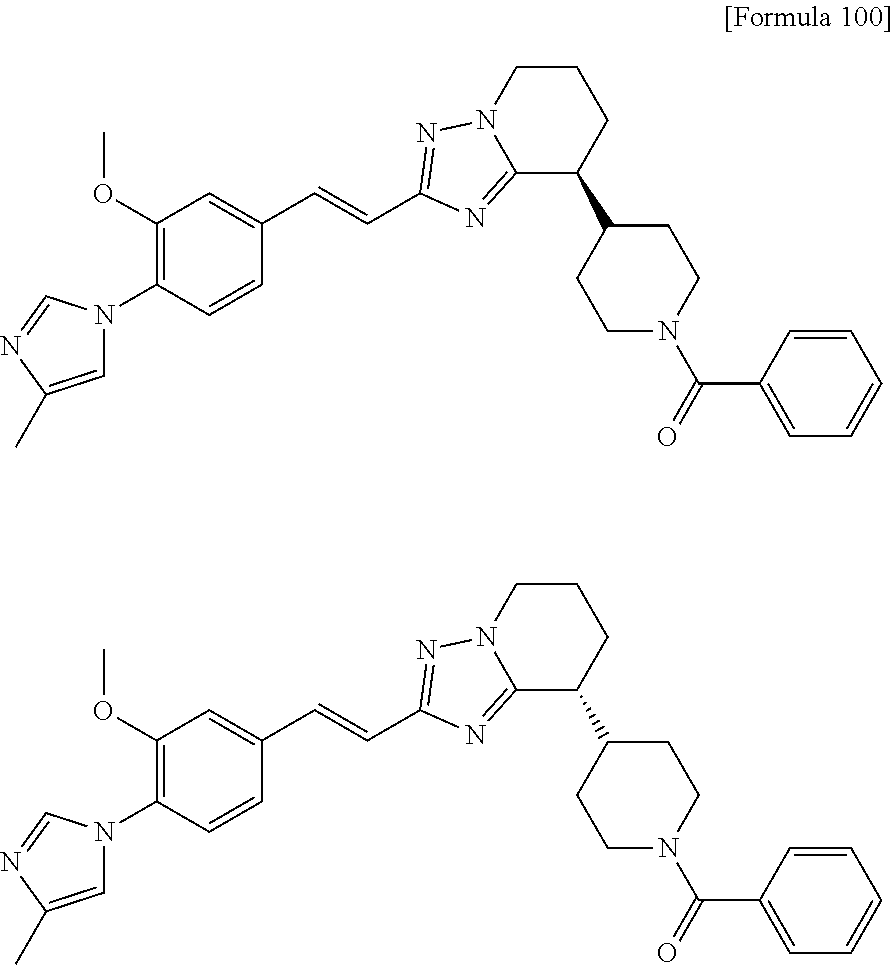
C1(OC)=C(N2C=C(C)N=C2)C=CC(C=CC2=NN3C(=N2)C(C2CCN(C(C4=CC=CC=C4)=O)CC2)CCC3)=C1.C1(OC)=C(N2C=C(C)N=C2)C=CC(C=CC2=NN3C(=N2)C(C2CCN(C(C4=CC=CC=C4)=O)CC2)CCC3)=C1
